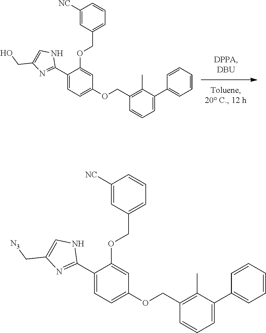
C1([NC])=CC(COC2=CC(OCC3=C(C)C(C4=CC=CC=C4)=CC=C3)=CC=C2C2=NC(CO)=CN2)=CC=C1.C1([NC])=CC(COC2=CC(OCC3=C(C)C(C4=CC=CC=C4)=CC=C3)=CC=C2C2=NC(C[N3])=CN2)=CC=C1
